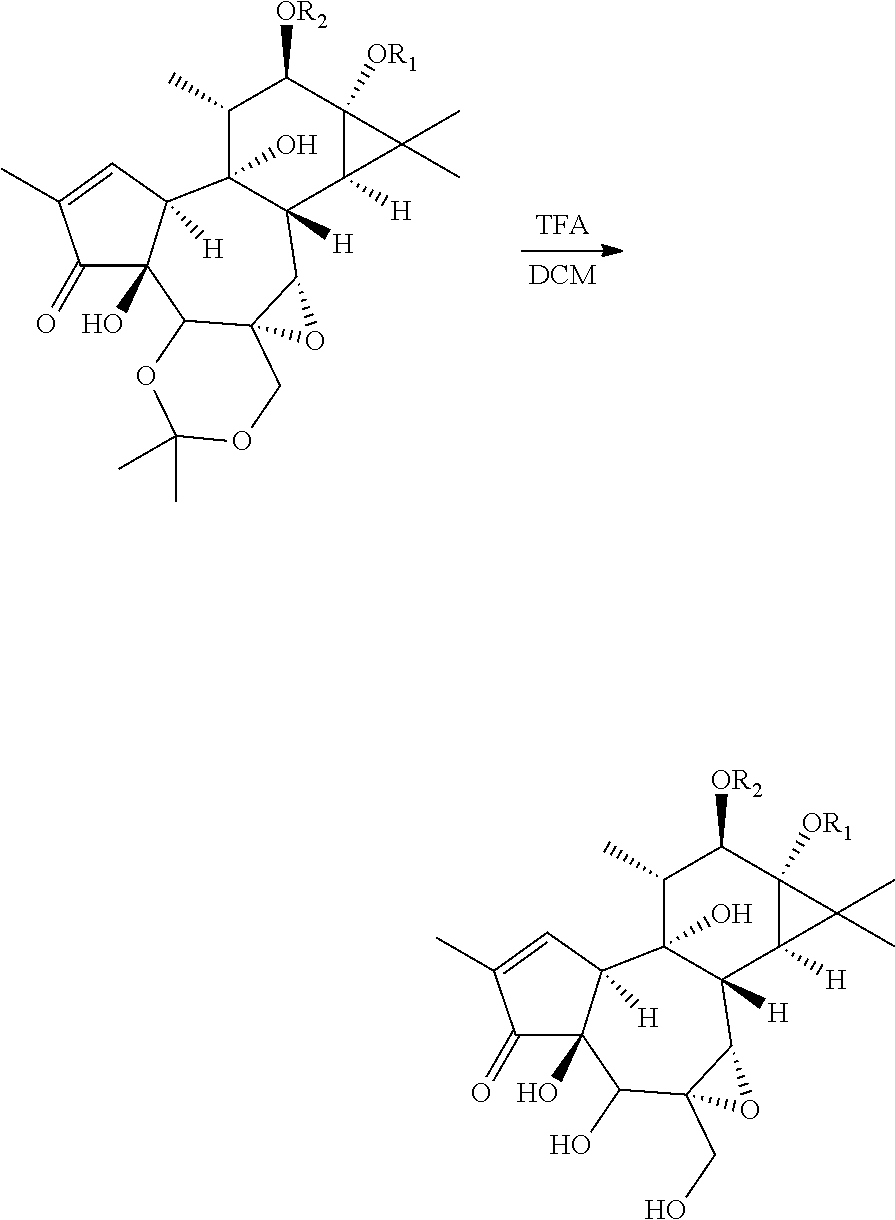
C1(C)C2(O)C([H])(C3([H])C([OR1])(C1[OR2])C3(C)C)C1C(CO)(C(O)C3(O)C2([H])C=C(C)C3=O)O1.C1(C)C2(O)C([H])(C3([H])C([OR1])(C1[OR2])C3(C)C)C1C3(C(C4(O)C2([H])C=C(C)C4=O)OC(C)(C)OC3)O1
